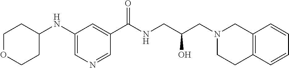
C1(C(NCC(CN2CC3=C(CC2)C=CC=C3)O)=O)=CC(NC2CCOCC2)=CN=C1
